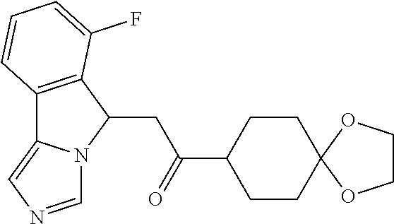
C12=C(C(CC(C3CCC4(CC3)OCCO4)=O)N3C1=CN=C3)C(F)=CC=C2
